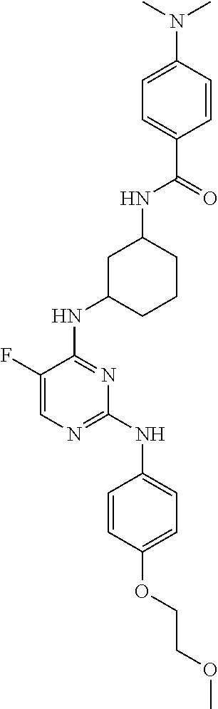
C1(F)=CN=C(NC2=CC=C(OCCOC)C=C2)N=C1NC1CCCC(NC(C2=CC=C(N(C)C)C=C2)=O)C1
